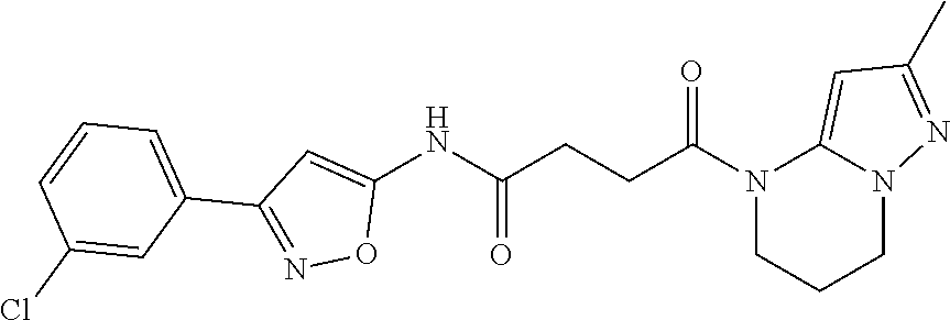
C1(NC(CCC(N2CCCN3C2=CC(C)=N3)=O)=O)=CC(C2=CC=CC(Cl)=C2)=NO1
